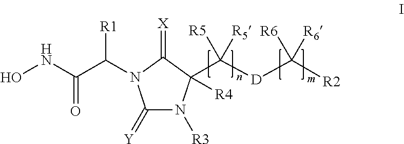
ONC(C([R1])N1C(=[Y])N([R3])C(C([D]C([R2])([R6])[R6])([R5])[R5])([R4])C1=[X])=O
